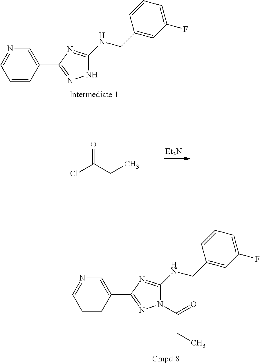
[Et3N].O=C(CC)Cl.C1=CC(C2=NNC(NCC3=CC(F)=CC=C3)=N2)=CN=C1.C1=CC(C2=NN(C(=O)CC)C(NCC3=CC(F)=CC=C3)=N2)=CN=C1
